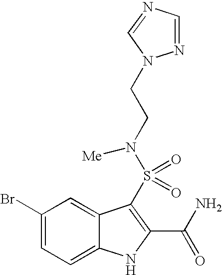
C1(Br)=CC=C2C(=C1)C(S(=O)(=O)N(CCN1N=CN=C1)[Me])=C(C(N)=O)N2
